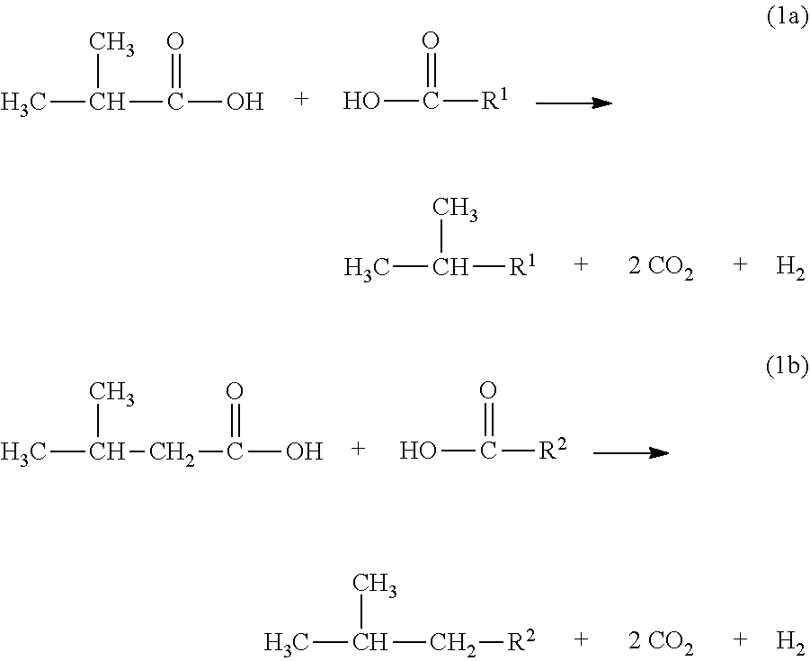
CC(C)C(O)=O.OC([R1])=O.CC([R1])C.[H2].CC(C)CC(O)=O.OC([R2])=O.CC(C[R2])C.[H2]
